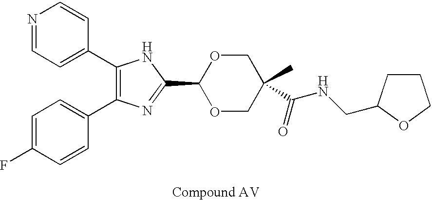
C1(C2=CC=NC=C2)=C(C2=CC=C(F)C=C2)N=C(C2OCC(C)(C(NCC3CCCO3)=O)CO2)N1
